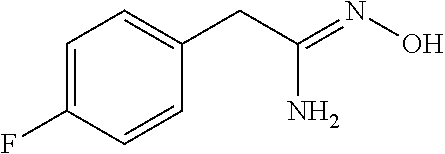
C1=C(F)C=CC(CC(=NO)N)=C1
